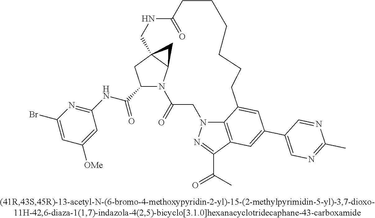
C1(C(NC2=NC(Br)=CC([OMe])=C2)=O)N2C3C(C1)(C3)CNC(=O)CCCCCCC1=CC(C3=CN=C(C)N=C3)=CC3=C1N(CC2=O)N=C3C(=O)C
